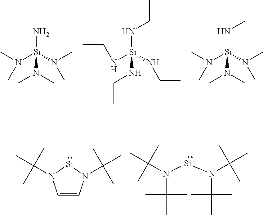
C1=CN(C(C)(C)C)[Si]N1C(C)(C)C.N([Si]N(C(C)(C)C)C(C)(C)C)(C(C)(C)C)C(C)(C)C.N([Si](N(C)C)(N)N(C)C)(C)C.N([Si](NCC)(NCC)NCC)CC.N([Si](N(C)C)(NCC)N(C)C)(C)C
